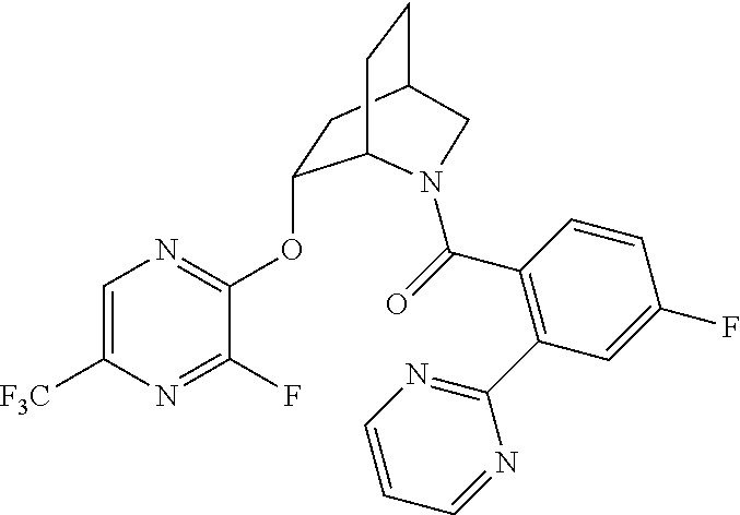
C1=C([F3C])N=C(F)C(OC2CC3CCC2N(C(=O)C2=C(C4=NC=CC=N4)C=C(F)C=C2)C3)=N1
